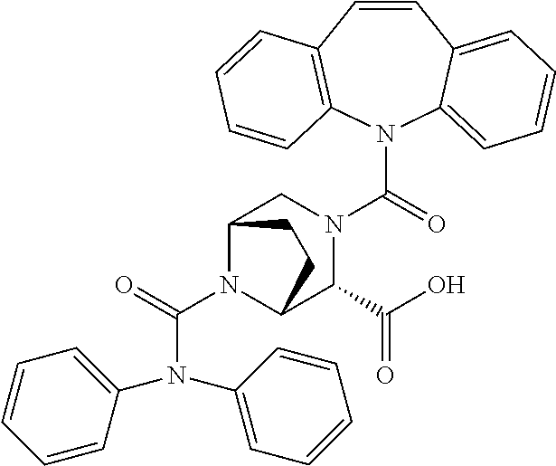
N(C(=O)N1C2C(C(O)=O)N(C(=O)N3C4=CC=CC=C4C=CC4=C3C=CC=C4)CC1CC2)(C1=CC=CC=C1)C1=CC=CC=C1
